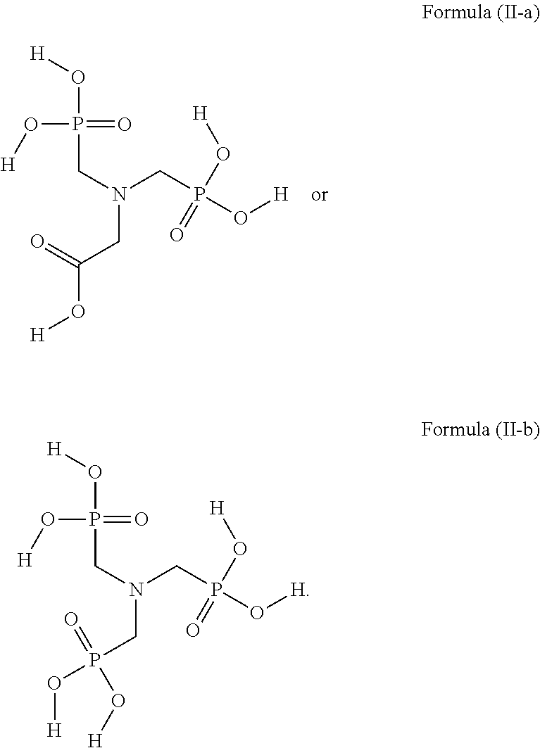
O(P(O[H])(=O)CN(CP(O[H])(O[H])=O)CC(O[H])=O)[H].O(P(O[H])(=O)CN(CP(O[H])(O[H])=O)CP(=O)(O[H])O[H])[H]
